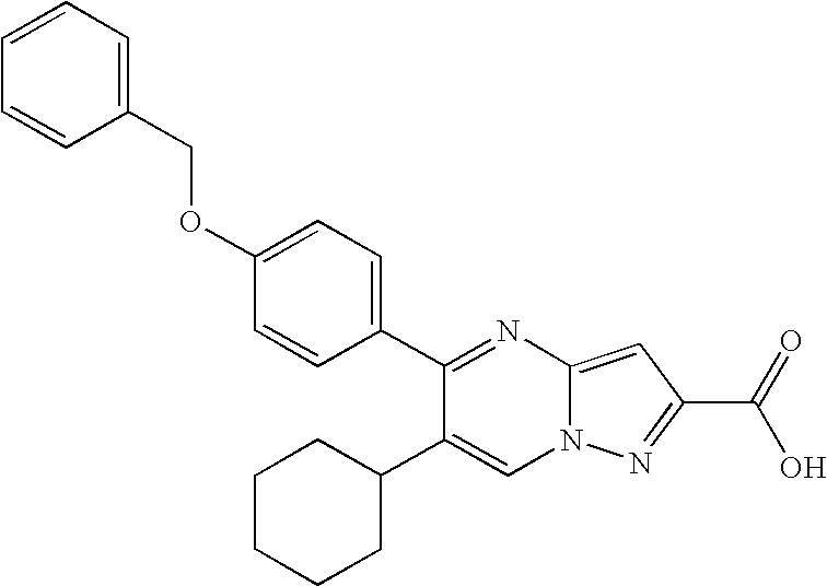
C1=C(C2CCCCC2)C(C2=CC=C(OCC3=CC=CC=C3)C=C2)=NC2=CC(C(O)=O)=NN12
